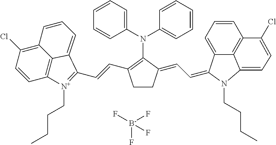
N(C1=C(C=CC2=[N+](CCCC)C3=C4C(=C(Cl)C=C3)C=CC=C42)CCC1=CC=C1C2=CC=CC3=C2C(=CC=C3Cl)N1CCCC)(C1=CC=CC=C1)C1=CC=CC=C1.[B-](F)(F)(F)F
